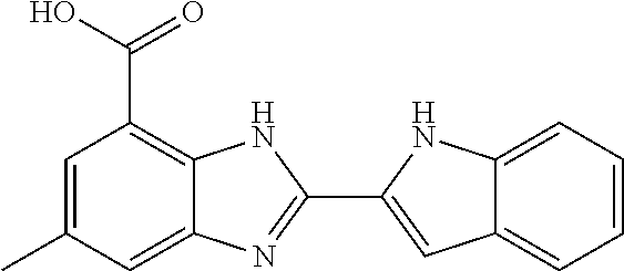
C12=C(C(O)=O)C=C(C)C=C1N=C(C1=CC3=CC=CC=C3N1)N2
